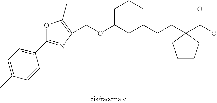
O1C(C2=CC=C(C)C=C2)=NC(COC2CC(CCC3(C(O)=O)CCCC3)CCC2)=C1C
